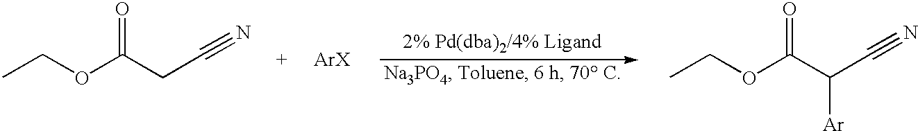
CCOC(=O)CC#N.[ArX].CCOC(=O)C(C#N)[Ar]
